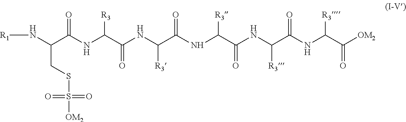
[R1]NC(C(NC(C(NC(C(NC(C(NC(C(NC(C([OM2])=O)[R3])=O)[R3])=O)[R3])=O)[R3])=O)[R3])=O)CSS(=O)(=O)[OM2]
